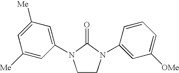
C1CN(C2=CC([OMe])=CC=C2)C(=O)N1C1=CC([Me])=CC([Me])=C1
